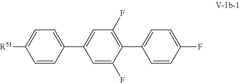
C1=C([R51])C=CC(C2=CC(F)=C(C3=CC=C(F)C=C3)C(F)=C2)=C1
